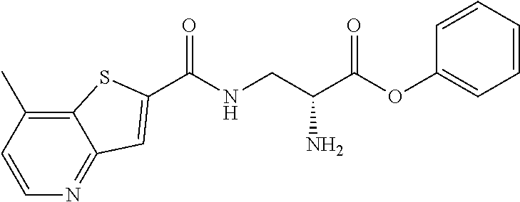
C1=CC(C)=C2C(=N1)C=C(C(NCC(C(OC1=CC=CC=C1)=O)N)=O)S2
